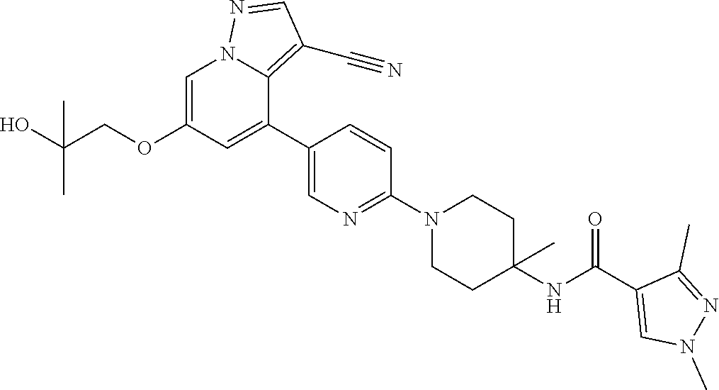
C1=C(OCC(O)(C)C)C=C(C2=CN=C(N3CCC(NC(C4=CN(C)N=C4C)=O)(C)CC3)C=C2)C2=C(C#N)C=NN12
